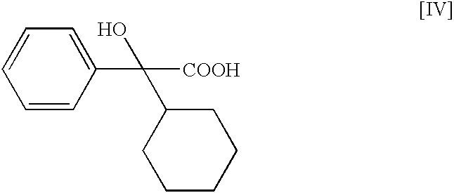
C1=CC(C(C2CCCCC2)([COOH])O)=CC=C1
